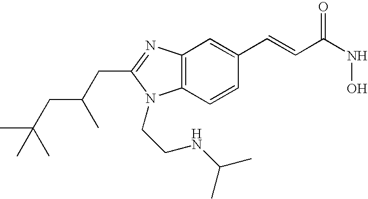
C12=C(C=CC(C=CC(=O)NO)=C1)N(CCNC(C)C)C(CC(CC(C)(C)C)C)=N2
